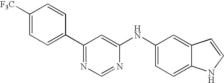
[F3C]C1=CC=C(C2=NC=NC(NC3=CC=C4C(=C3)C=CN4)=C2)C=C1
